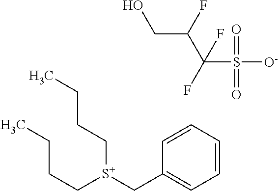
C(CC[S+](CCCC)CC1=CC=CC=C1)C.OCC(C(S([O-])(=O)=O)(F)F)F
